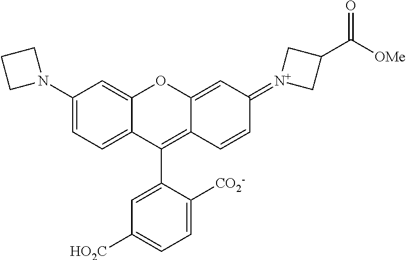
C1(N2CCC2)=CC=C2C(=C1)OC1=CC(=[N+]3CC(C([OMe])=O)C3)C=CC1=C2C1=CC([HO2C])=CC=C1[CO2-]
